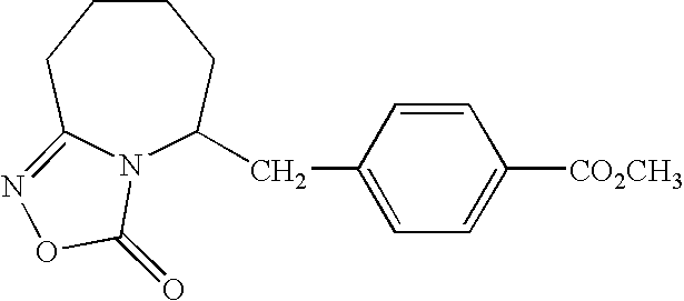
N12C(CC3=CC=C([CO2CH3])C=C3)CCCCC1=NOC2=O
